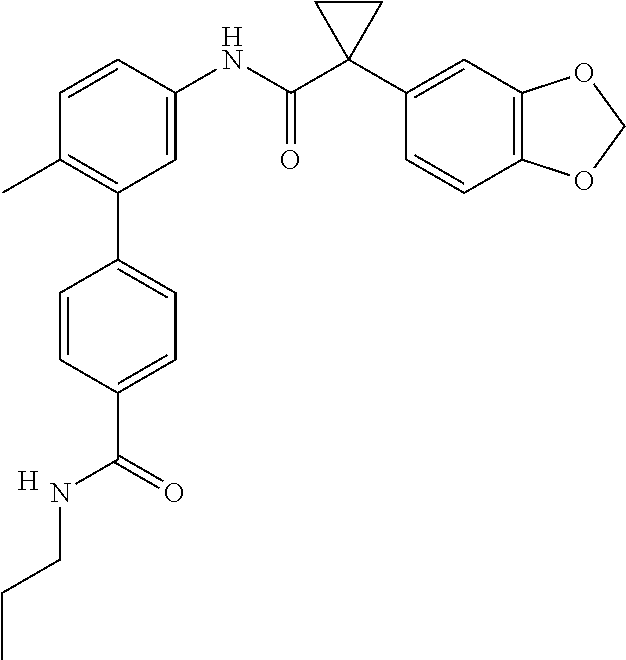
C1=C(NC(C2(C3=CC4=C(C=C3)OCO4)CC2)=O)C=CC(C)=C1C1=CC=C(C(=O)NCCC)C=C1.[H]
